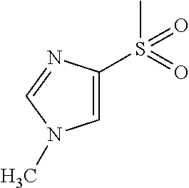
CS(=O)(=O)C1=CN(C)C=N1
